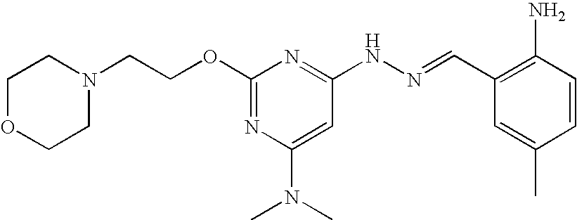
C1(OCCN2CCOCC2)=NC(N(C)C)=CC(NN=CC2=C(N)C=CC(C)=C2)=N1
